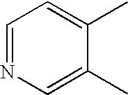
C1=C(C)C(C)=CC=N1
